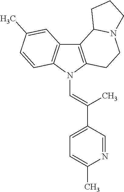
C12=C(N(C=C(C3=CC=C(C)N=C3)C)C3=C1C=C(C)C=C3)CCN1C2CCC1
